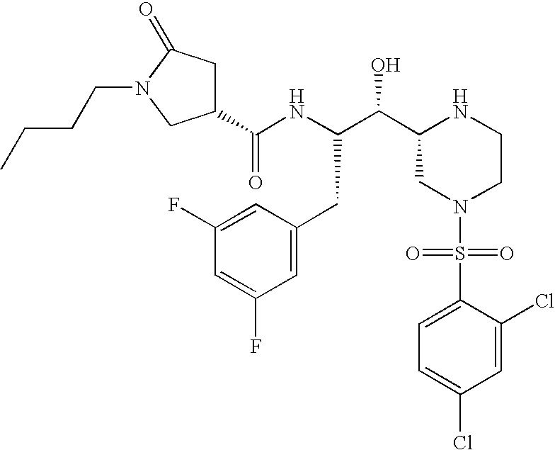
C1(C(NC(C(C2CN(S(=O)(=O)C3=CC=C(Cl)C=C3Cl)CCN2)O)CC2=CC(F)=CC(F)=C2)=O)CC(=O)N(CCCC)C1
